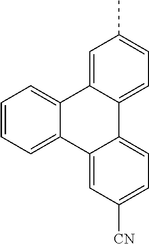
C12=CC=CC=C1C1=CC([CN])=CC=C1C1=CC=C(C)C=C21
